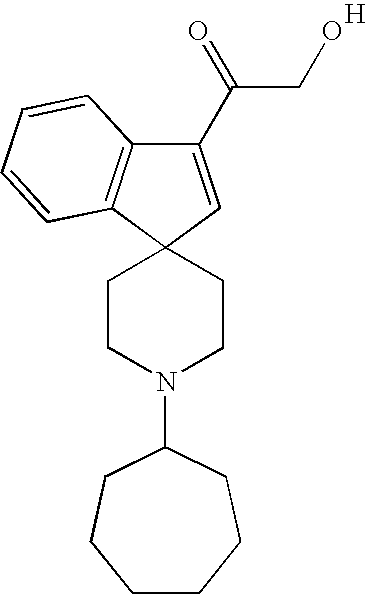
C1(C(=O)CO)=CC2(C3=C1C=CC=C3)CCN(C1CCCCCC1)CC2.[H]
